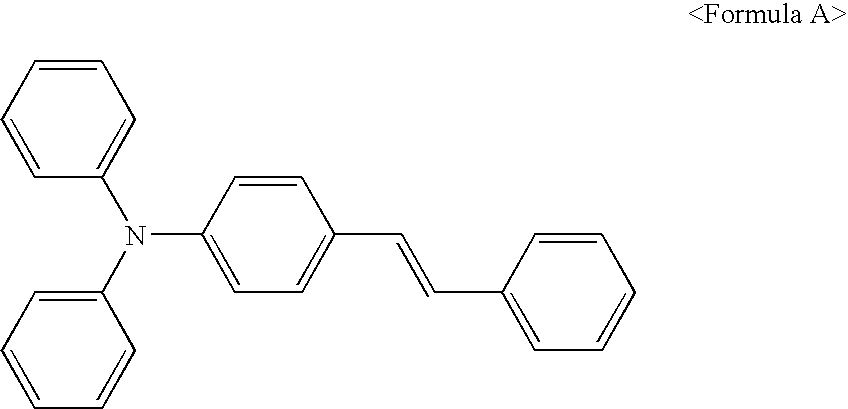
C1=CC(N(C2=CC=CC=C2)C2=CC=C(C=CC3=CC=CC=C3)C=C2)=CC=C1
